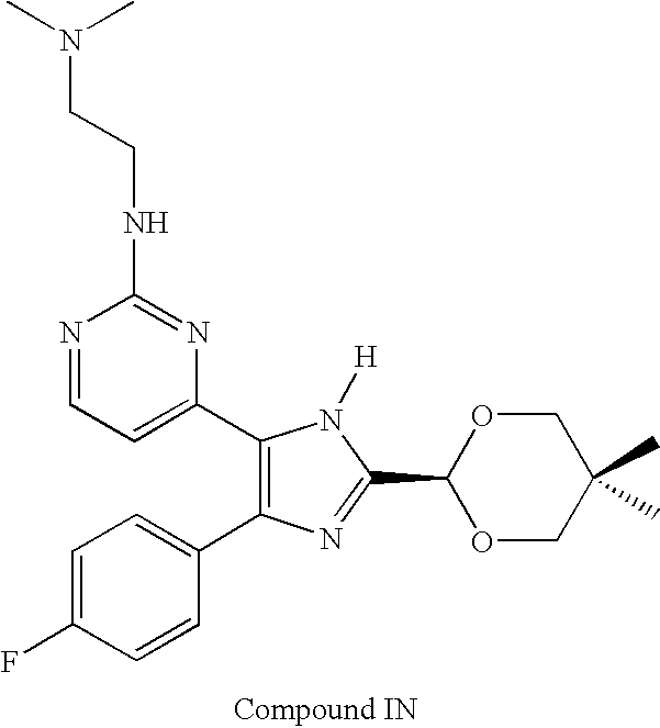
C1=C(F)C=CC(C2=C(C3=CC=NC(NCCN(C)C)=N3)N([H])C(C3OCC(C)(C)CO3)=N2)=C1
